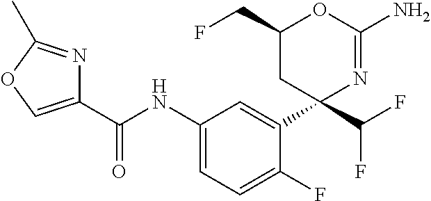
C1(C(NC2=CC=C(F)C(C3(C(F)F)N=C(N)OC(CF)C3)=C2)=O)=COC(C)=N1
